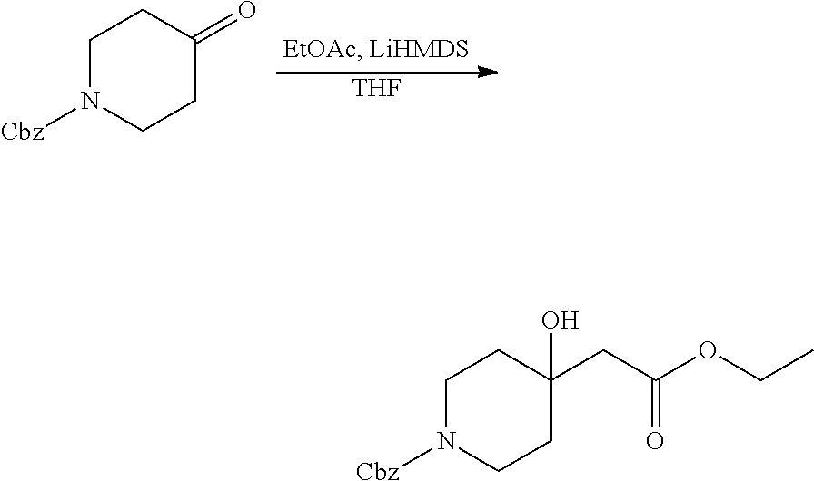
[THF].C1N([Cbz])CCC(=O)C1.C1N([Cbz])CCC(CC(OCC)=O)(O)C1
